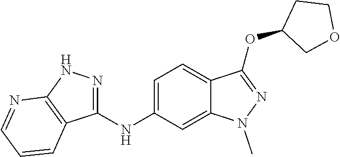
C1(NC2=CC=C3C(=C2)N(C)N=C3OC2COCC2)=NNC2=C1C=CC=N2
